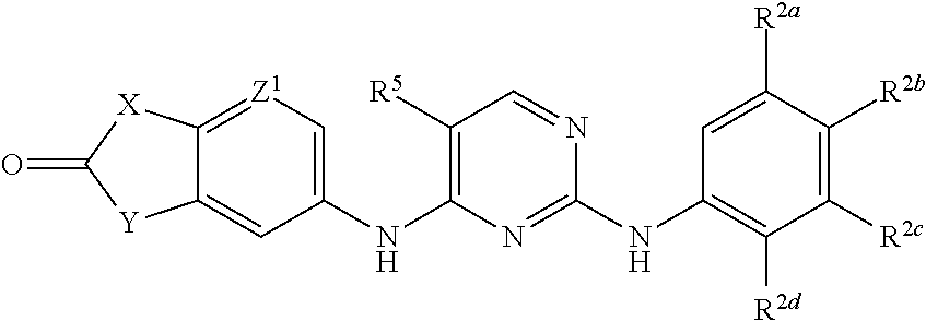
C12=[Z1]C=C(NC3=C([R5])C=NC(NC4=C([R2d])C([R2c])=C([R2b])C([R2a])=C4)=N3)C=C1[Y]C(=O)[X]2
